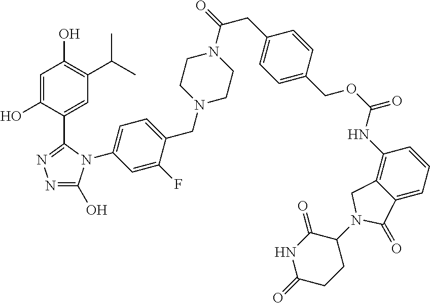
C(CC1=CC=C(COC(=O)NC2=C3C(=CC=C2)C(=O)N(C2CCC(=O)NC2=O)C3)C=C1)(=O)N1CCN(CC2=CC=C(N3C(C4=CC(C(C)C)=C(O)C=C4O)=NN=C3O)C=C2F)CC1
